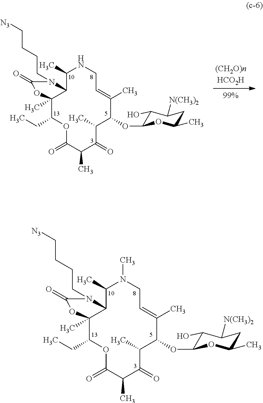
C1(OC2C(O)C([N(CH3)2])CC(C)O2)C(C)=CCN(C)C(C)C2C(C)(C(CC)OC(=O)C(C)C(=O)C1C)OC(=O)N2CCCC[N3].C1(OC2C(O)C([N(CH3)2])CC(C)O2)C(C)=CCNC(C)C2C(C)(C(CC)OC(=O)C(C)C(=O)C1C)OC(=O)N2CCCC[N3]
